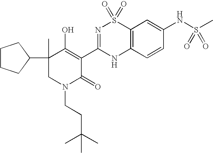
C12=C(C=CC(NS(C)(=O)=O)=C1)NC(C1=C(O)C(C)(C3CCCC3)CN(CCC(C)(C)C)C1=O)=NS2(=O)=O
